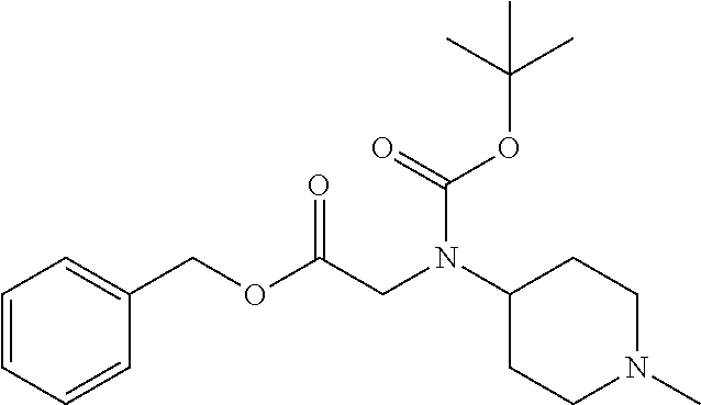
C1=CC=CC(COC(CN(C2CCN(C)CC2)C(=O)OC(C)(C)C)=O)=C1
